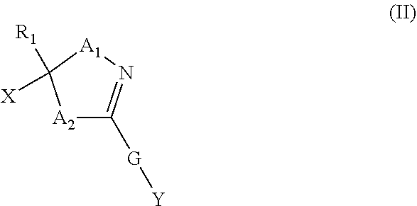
[A2]1C([G][Y])=N[A1]C1([X])[R1]
